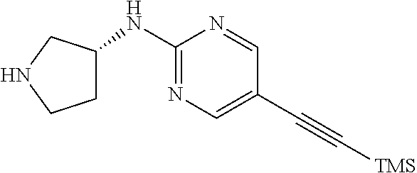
C1C(NC2=NC=C(C#C[TMS])C=N2)CNC1
